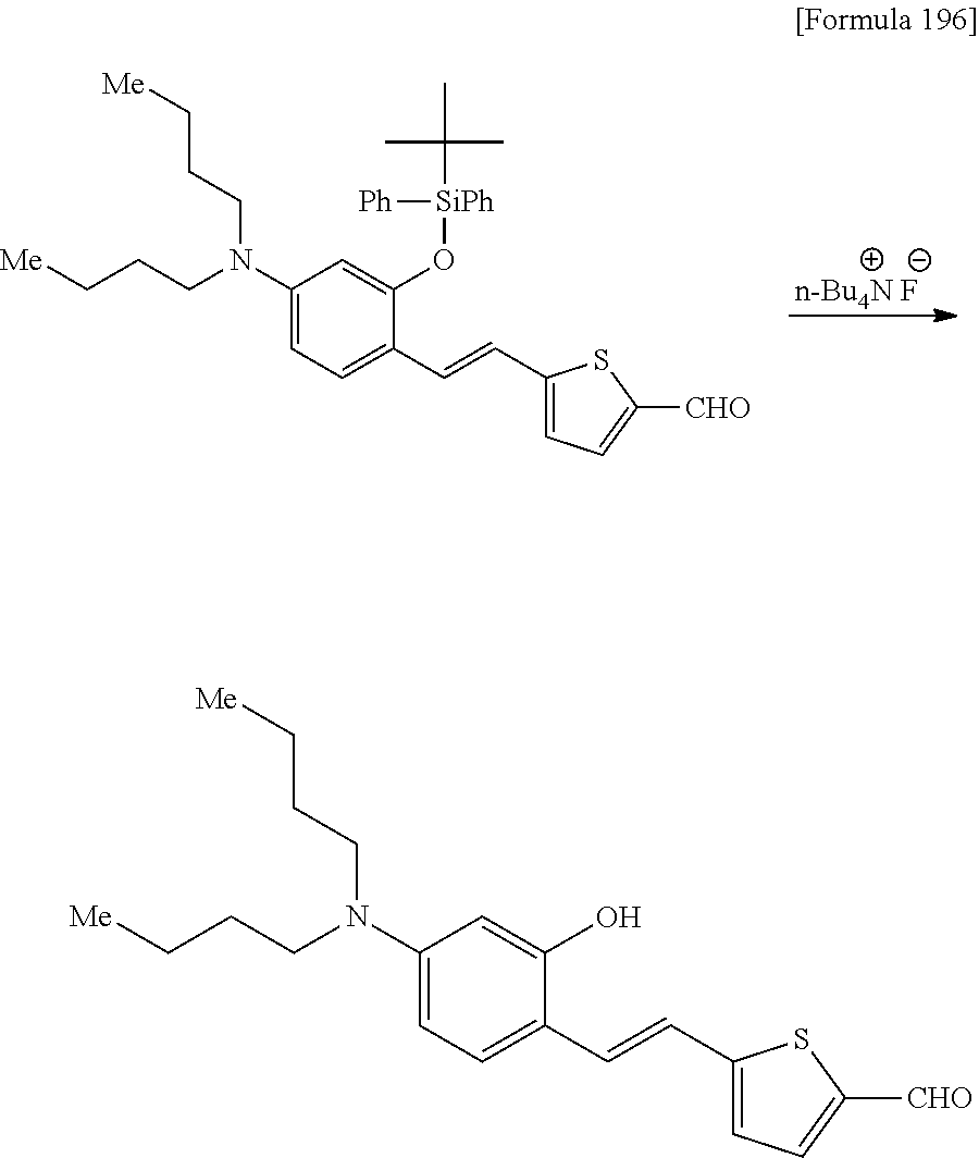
[n-Bu4N F].C1(N(CCC[Me])CCC[Me])=CC=C(C=CC2=CC=C([CHO])S2)C(O[SiPh]([Ph])C(C)(C)C)=C1.C1(N(CCC[Me])CCC[Me])=CC=C(C=CC2=CC=C([CHO])S2)C(O)=C1
